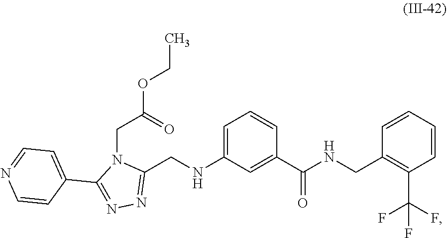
C1(CNC2=CC=CC(C(=O)NCC3=C(C(F)(F)F)C=CC=C3)=C2)=NN=C(C2=CC=NC=C2)N1CC(OCC)=O
